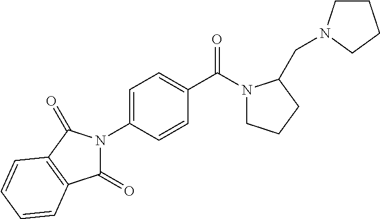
C1=CC(C(N2CCCC2CN2CCCC2)=O)=CC=C1N1C(=O)C2=C(C1=O)C=CC=C2
